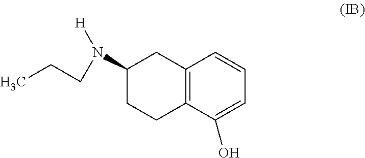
C1(N([H])CCC)CCC2=C(C1)C=CC=C2O
